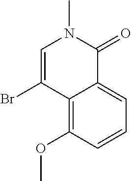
C1=C(Br)C2=C(OC)C=CC=C2C(=O)N1C
